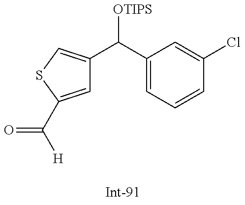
C1=C(C([H])=O)SC=C1C(C1=CC=CC(Cl)=C1)[OTIPS]
